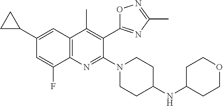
C1(C2CC2)=CC2=C(C(F)=C1)N=C(N1CCC(NC3CCOCC3)CC1)C(C1=NC(C)=NO1)=C2C
